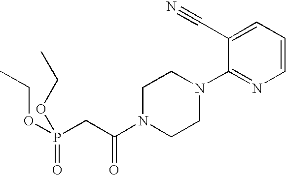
C1=CC=C(C#N)C(N2CCN(C(CP(OCC)(=O)OCC)=O)CC2)=N1
